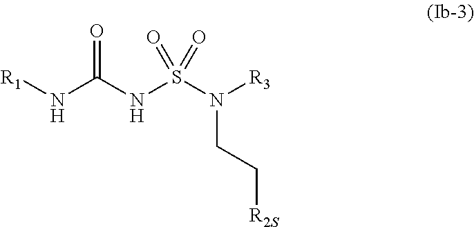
[R1]NC(NS(N([R3])CC[R2S])(=O)=O)=O
